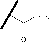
C(C(=O)N)(C)C
